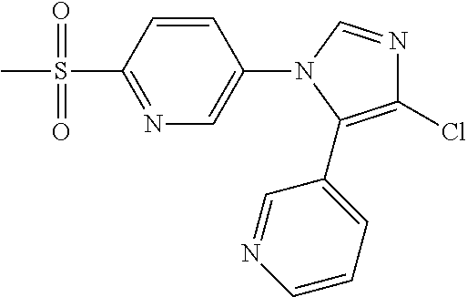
N1=C(S(C)(=O)=O)C=CC(N2C(C3=CC=CN=C3)=C(Cl)N=C2)=C1
